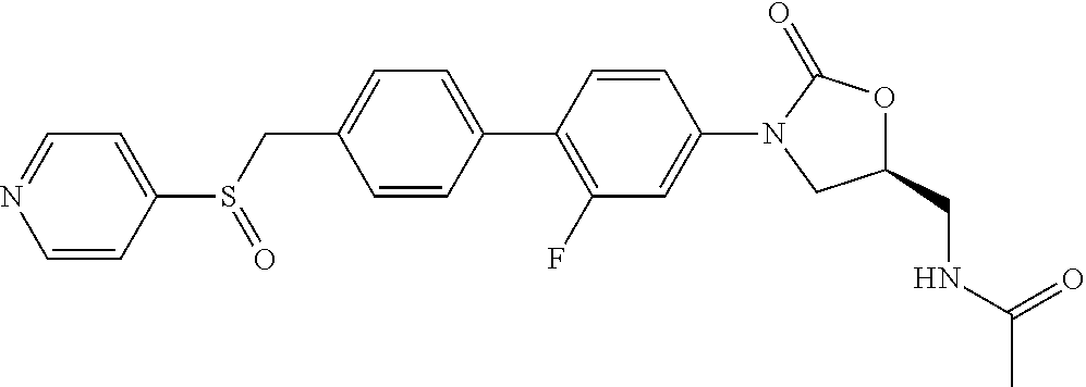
C1=CC(CS(C2=CC=NC=C2)=O)=CC=C1C1=C(F)C=C(N2CC(CNC(C)=O)OC2=O)C=C1
